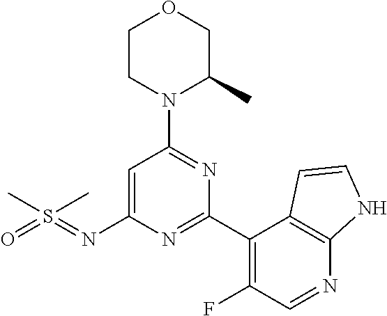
C1CN(C2=NC(C3=C(F)C=NC4=C3C=CN4)=NC(N=S(=O)(C)C)=C2)C(C)CO1
